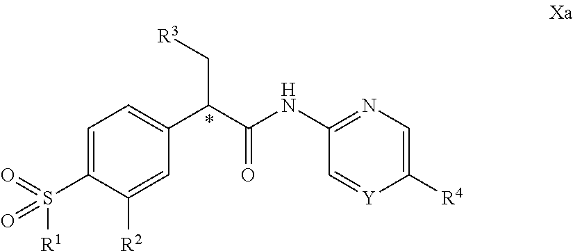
C1=C(S([R1])(=O)=O)C([R2])=CC(C(C(NC2=NC=C([R4])[Y]=C2)=O)C[R3])=C1
